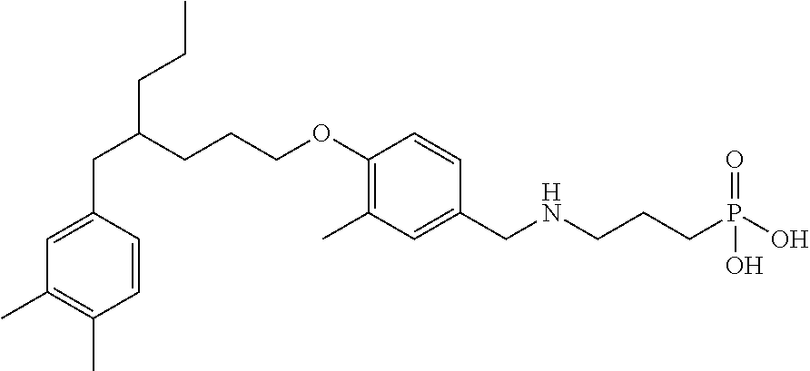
C1=C(CC(CCCOC2=C(C)C=C(CNCCCP(O)(O)=O)C=C2)CCC)C=CC(C)=C1C
